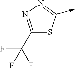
C1(C(F)(F)F)=NN=C(->C)S1
